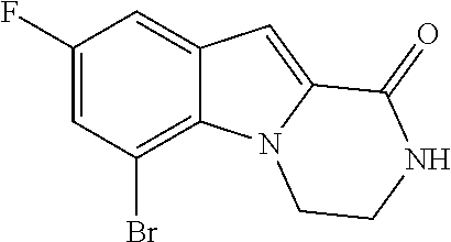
C1(F)=CC(Br)=C2C(=C1)C=C1N2CCNC1=O
